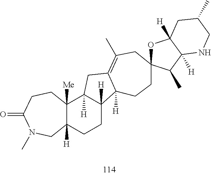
C12([H])C([Me])(CCC(=O)N(C)C1)C1([H])C([H])(CC2)C2([H])C(=C(C)CC3(CC2)OC2([H])C([H])(C3C)NCC(C)C2)C1
